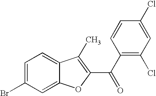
C1=C(Br)C=C2C(=C1)C(C)=C(C(C1=C(Cl)C=C(Cl)C=C1)=O)O2
